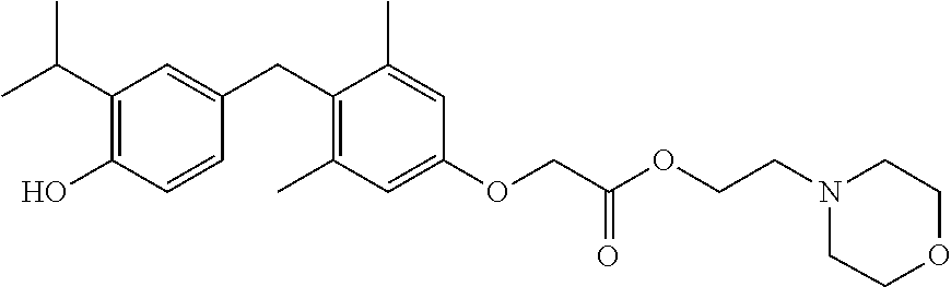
C1(C(C)C)=C(O)C=CC(CC2=C(C)C=C(OCC(OCCN3CCOCC3)=O)C=C2C)=C1
